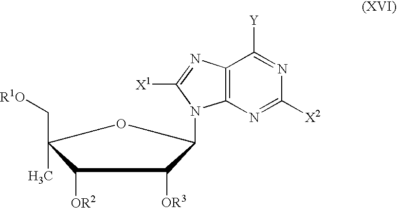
C1([OR2])C(C[R1O])(C)OC(N2C3=C(N=C2[X1])C([Y])=NC([X2])=N3)C1[OR3]
